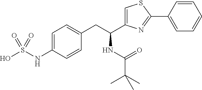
C1=C(NS(O)(=O)=O)C=CC(CC(C2=CSC(C3=CC=CC=C3)=N2)NC(C(C)(C)C)=O)=C1
